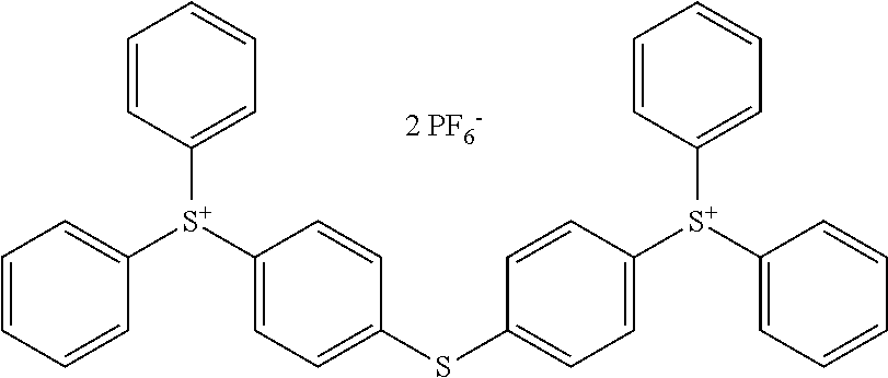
C1([S+](C2=CC=C(SC3=CC=C([S+](C4=CC=CC=C4)C4=CC=CC=C4)C=C3)C=C2)C2=CC=CC=C2)=CC=CC=C1.[2 PF6-]
